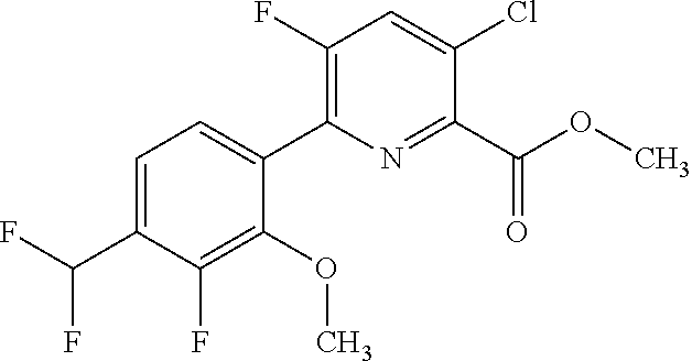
COC(C1=NC(C2=CC=C(C(F)F)C(F)=C2OC)=C(F)C=C1Cl)=O
